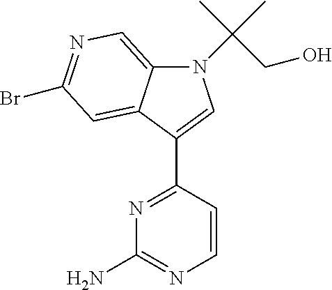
N1(C(C)(C)CO)C2=CN=C(Br)C=C2C(C2=NC(N)=NC=C2)=C1
